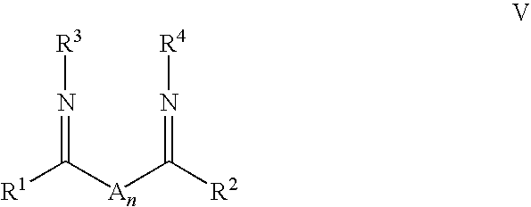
[R1]C([An]C([R2])=N[R4])=N[R3]
